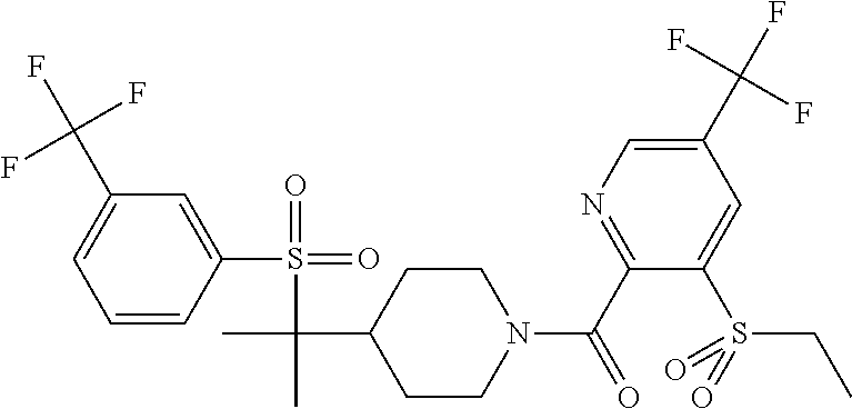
C1(C(F)(F)F)=CC=CC(S(=O)(=O)C(C)(C2CCN(C(C3=NC=C(C(F)(F)F)C=C3S(=O)(CC)=O)=O)CC2)C)=C1
